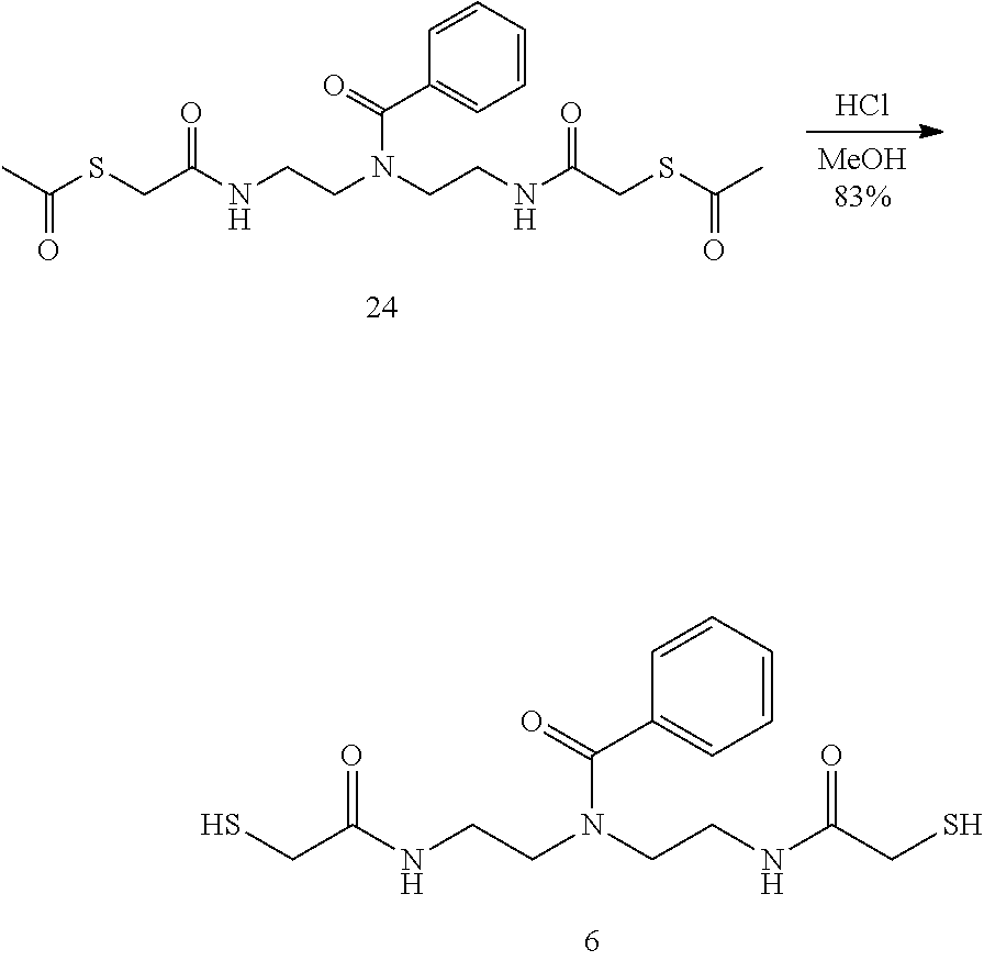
SCC(NCCN(CCNC(CS)=O)C(=O)C1=CC=CC=C1)=O.Cl.C(C(NCCN(CCNC(CSC(C)=O)=O)C(=O)C1=CC=CC=C1)=O)SC(C)=O
